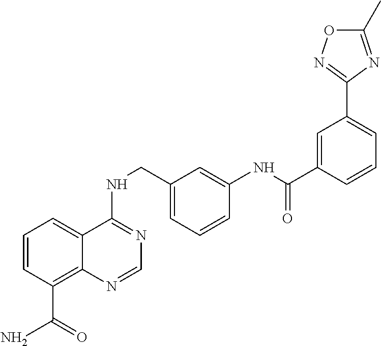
C1=CC(C(N)=O)=C2C(=C1)C(NCC1=CC=CC(NC(C3=CC(C4=NOC(C)=N4)=CC=C3)=O)=C1)=NC=N2
